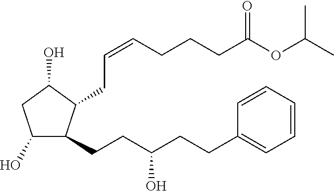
C1(O)C(CCC(CCC2=CC=CC=C2)O)C(CC=CCCCC(OC(C)C)=O)C(O)C1
